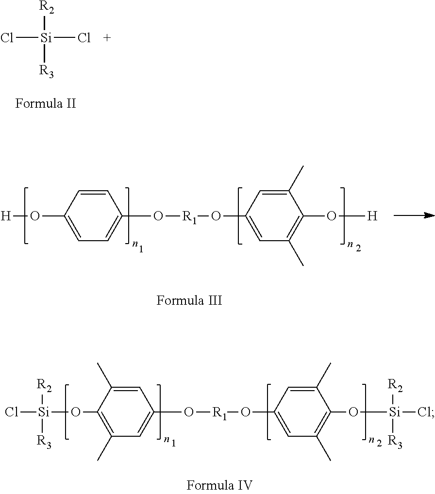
Cl[Si](Cl)([R2])[R3].[Si](OC1=C(C)C=C(O[R1]OC2=CC(C)=C(O[Si](Cl)([R2])[R3])C(C)=C2)C=C1C)(Cl)([R2])[R3].[H]OC1=CC=C(O[R1]OC2=CC(C)=C(O[H])C(C)=C2)C=C1
